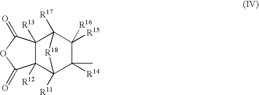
C12([R12])C([R13])(C(=O)OC1=O)C1([R17])C([R15])([R16])C([R14])(C)C2([R11])[R18]1
